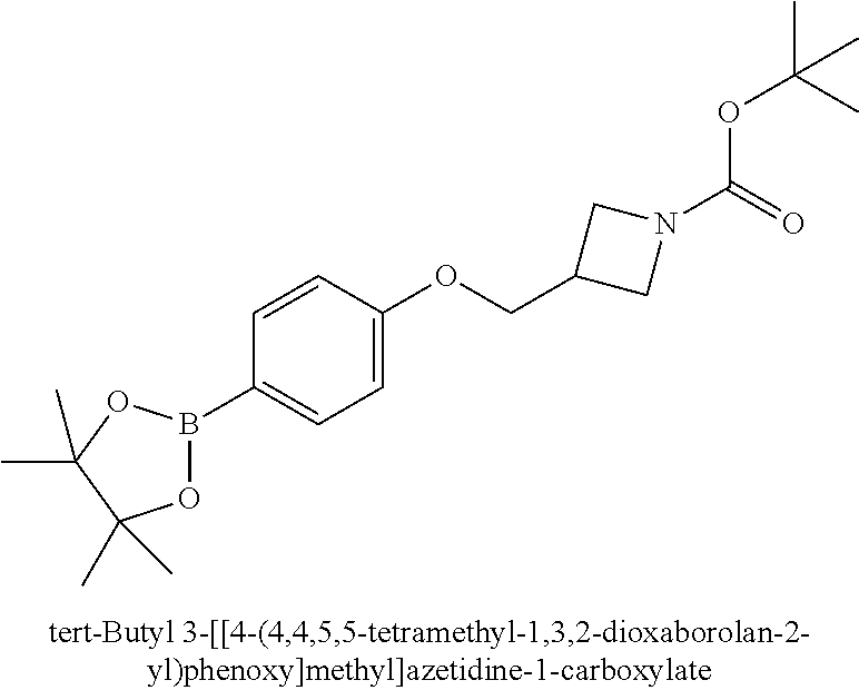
C1=CC(OCC2CN(C(=O)OC(C)(C)C)C2)=CC=C1B1OC(C)(C)C(C)(C)O1
